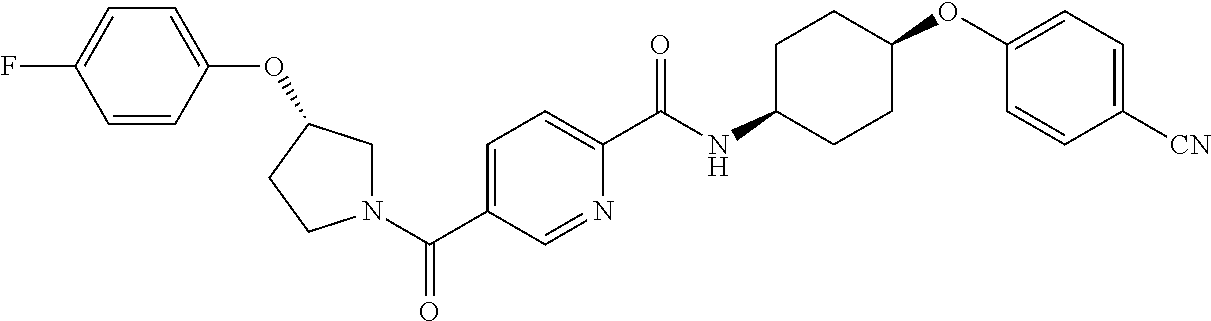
N1(C(C2=CC=C(C(NC3CCC(OC4=CC=C([CN])C=C4)CC3)=O)N=C2)=O)CC(OC2=CC=C(F)C=C2)CC1
